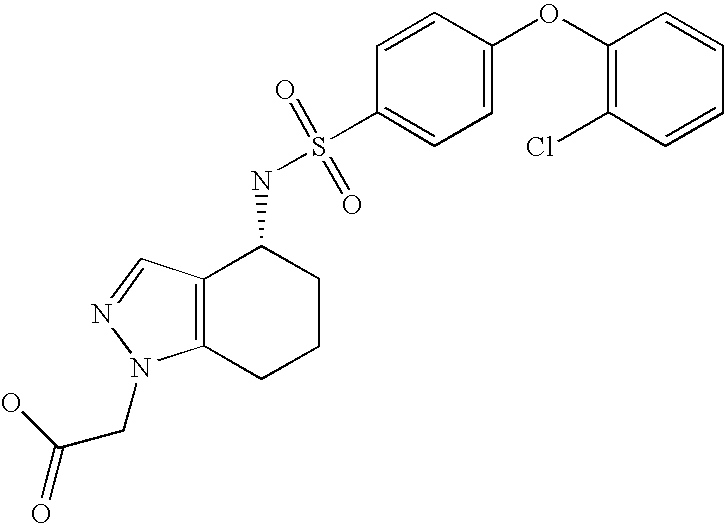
C12=C(CCCC1NS(=O)(=O)C1=CC=C(OC3=C(Cl)C=CC=C3)C=C1)N(CC(O)=O)N=C2
